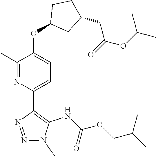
N1=C(C)C(OC2CC(CC(OC(C)C)=O)CC2)=CC=C1C1=C(NC(OCC(C)C)=O)N(C)N=N1
